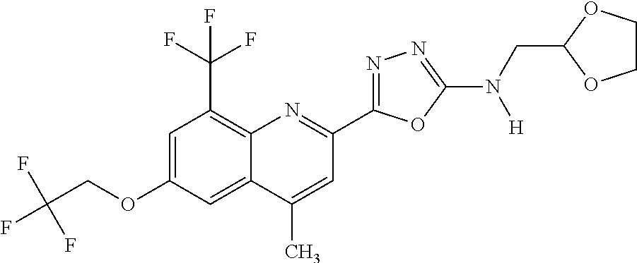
C1(C)=CC(C2=NN=C(N([H])CC3OCCO3)O2)=NC2=C(C(F)(F)F)C=C(OCC(F)(F)F)C=C12
